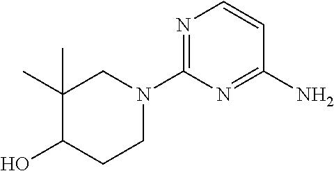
C1(C)(C)C(O)CCN(C2=NC=CC(N)=N2)C1
